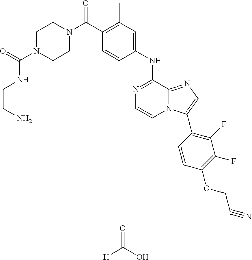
N1=C(NC2=CC(C)=C(C(=O)N3CCN(C(=O)NCCN)CC3)C=C2)C2=NC=C(C3=C(F)C(F)=C(OCC#N)C=C3)N2C=C1.O=C([H])O
